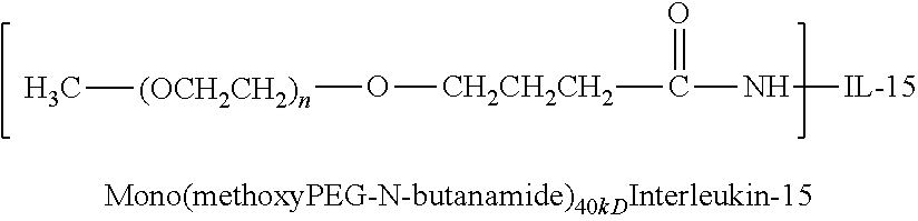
C(N[IL-15])(=O)[CH2CH2CH2]O[(OCH2CH2)n]C
